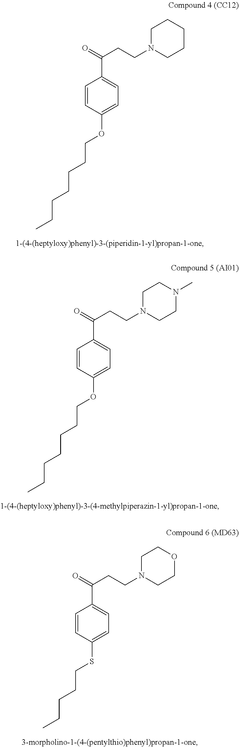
C1=CC(OCCCCCCC)=CC=C1C(=O)CCN1CCCCC1.C1=CC(OCCCCCCC)=CC=C1C(=O)CCN1CCN(C)CC1.C1=CC(SCCCCC)=CC=C1C(=O)CCN1CCOCC1
